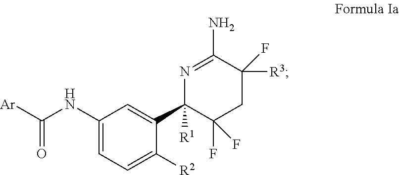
[Ar]C(NC1=CC=C([R2])C(C2([R1])C(F)(F)CC(F)([R3])C(N)=N2)=C1)=O
